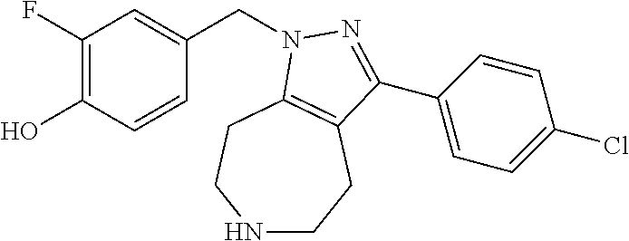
C1(F)=C(O)C=CC(CN2C3=C(CCNCC3)C(C3=CC=C(Cl)C=C3)=N2)=C1
